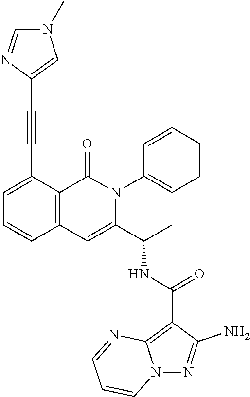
C1=C(C#CC2=CN(C)C=N2)C2=C(C=C1)C=C(C(C)NC(C1=C3N(N=C1N)C=CC=N3)=O)N(C1=CC=CC=C1)C2=O
